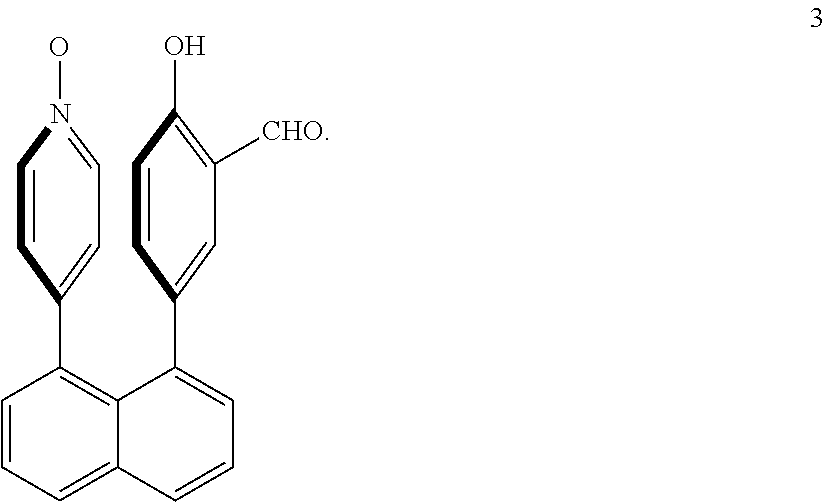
C1=CC=C2C(=C1C1=CC=N(O)C=C1)C(C1=CC([CHO])=C(O)C=C1)=CC=C2
